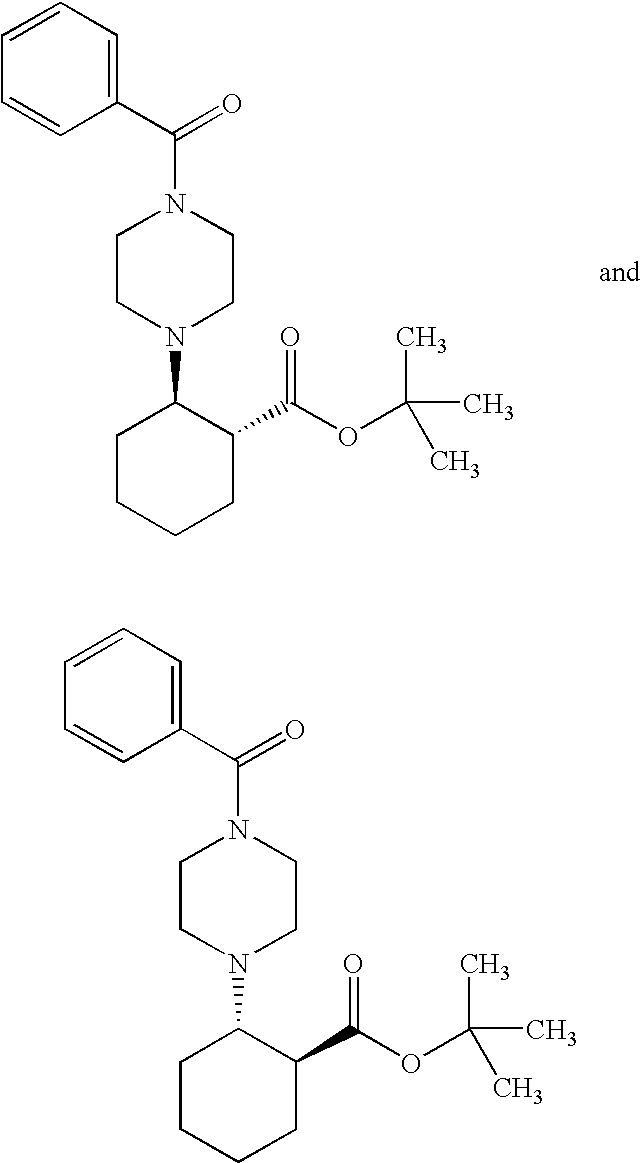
C1=CC=C(C(N2CCN(C3CCCCC3C(OC(C)(C)C)=O)CC2)=O)C=C1.C1=CC=C(C(N2CCN(C3CCCCC3C(OC(C)(C)C)=O)CC2)=O)C=C1
